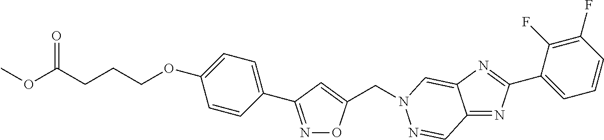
C(C1=CC(C2=CC=C(OCCCC(OC)=O)C=C2)=NO1)N1C=C2C(=NC(C3=CC=CC(F)=C3F)=N2)C=N1
